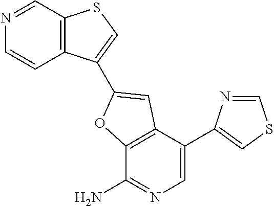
N1=CC2=C(C=C1)C(C1=CC3=C(C(N)=NC=C3C3=CSC=N3)O1)=CS2
